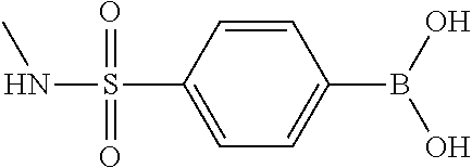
C1=CC(S(=O)(=O)NC)=CC=C1B(O)O
